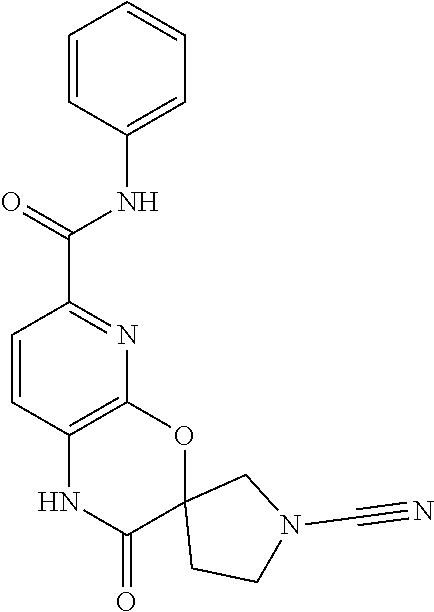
C12(CCN(C#N)C1)OC1=C(NC2=O)C=CC(C(=O)NC2=CC=CC=C2)=N1
